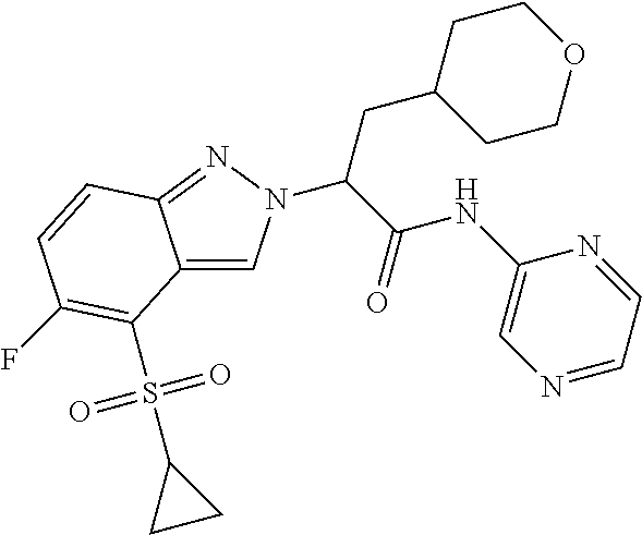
C12=CN(C(C(NC3=CN=CC=N3)=O)CC3CCOCC3)N=C1C=CC(F)=C2S(C1CC1)(=O)=O
